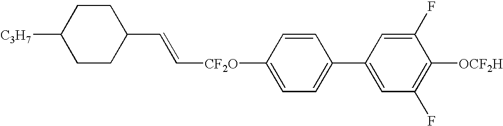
C([CF2O]C1=CC=C(C2=CC(F)=C([OCF2H])C(F)=C2)C=C1)=CC1CCC([C3H7])CC1
